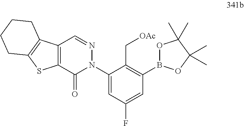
C1(N2N=CC3=C(C2=O)SC2=C3CCCC2)=CC(F)=CC(B2OC(C)(C)C(C)(C)O2)=C1C[OAc]
